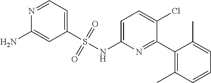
C1(S(NC2=CC=C(Cl)C(C3=C(C)C=CC=C3C)=N2)(=O)=O)=CC=NC(N)=C1
